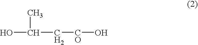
OC(C)C[CO]O
